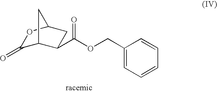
C1(=O)C2C(C(OCC3=CC=CC=C3)=O)CC(O1)C2
